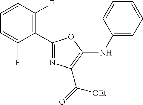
C1=CC(F)=C(C2=NC(C(=O)[OEt])=C(NC3=CC=CC=C3)O2)C(F)=C1
